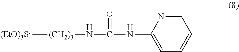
[(EtO)3Si][(CH2)3]NC(=O)NC1=CC=CC=N1
